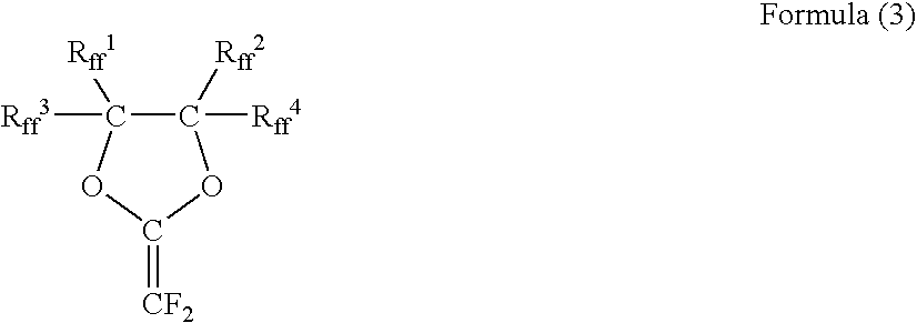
C1([Rff2])([Rff4])C([Rff1])([Rff3])OC(=[CF2])O1
